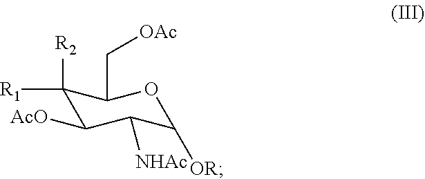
C1([R1])([R2])C([AcO])C([NHAc])C([OR])OC1C[OAc]
